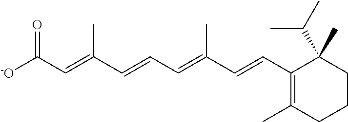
[-O]C(C=C(C=CC=C(C=CC1=C(C)CCCC1(C(C)C)C)C)C)=O
